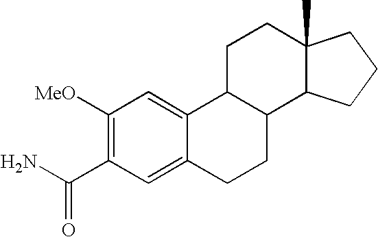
C1([MeO])=C(C(N)=O)C=C2C(=C1)C1C(CC2)C2C(C)(CC1)CCC2
